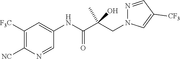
C1=NC([NC])=C([F3C])C=C1NC(C(CN1N=CC([CF3])=C1)(C)O)=O
